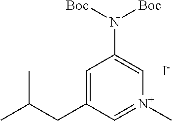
C1=C(CC(C)C)C=[N+](C)C=C1N([Boc])[Boc].[I-]
